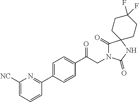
C1(C(CN2C(=O)C3(NC2=O)CCC(F)(F)CC3)=O)=CC=C(C2=NC([NC])=CC=C2)C=C1
